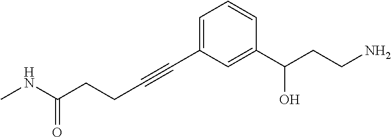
C1=CC(C(CCN)O)=CC(C#CCCC(NC)=O)=C1
